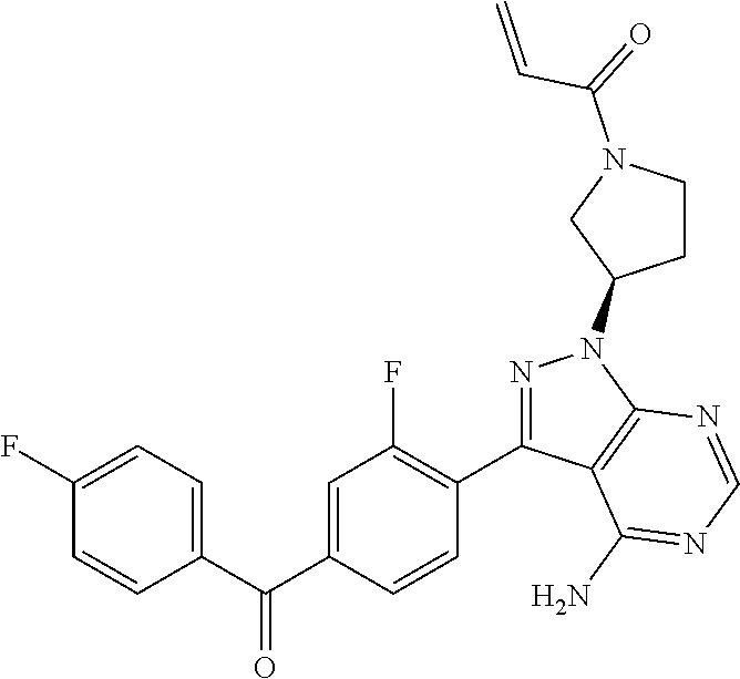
C1(C(C2=CC(F)=C(C3=NN(C4CCN(C(=O)C=C)C4)C4=C3C(N)=NC=N4)C=C2)=O)=CC=C(F)C=C1
